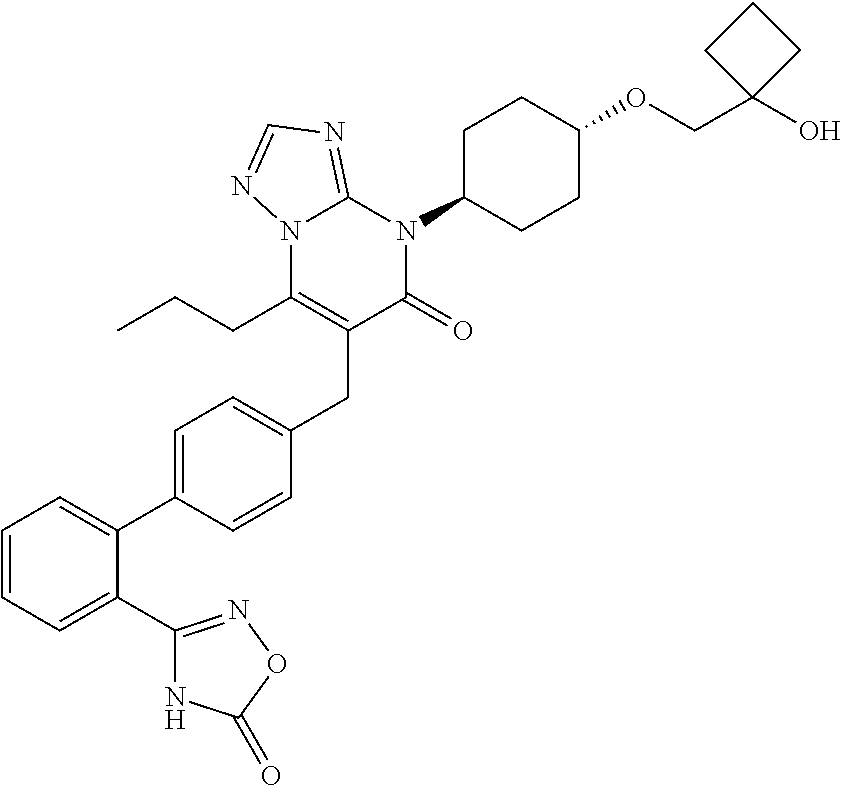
C1=C(C2=CC=CC=C2C2=NOC(=O)N2)C=CC(CC2=C(CCC)N3C(=NC=N3)N(C3CCC(OCC4(O)CCC4)CC3)C2=O)=C1
